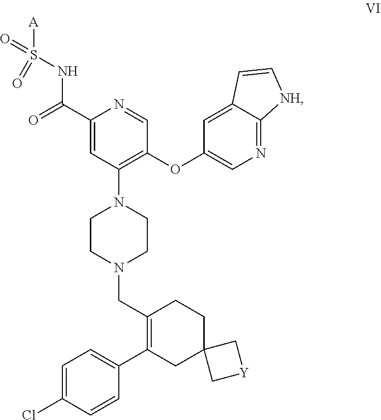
C1=C(Cl)C=CC(C2=C(CN3CCN(C4=C(OC5=CN=C6C(=C5)C=C[NH]6)C=NC(C(NS([A])(=O)=O)=O)=C4)CC3)CCC3(C2)C[Y]C3)=C1
